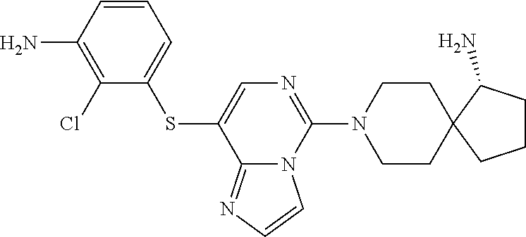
C1=CC(N)=C(Cl)C(SC2=CN=C(N3CCC4(CC3)CCCC4N)N3C2=NC=C3)=C1
